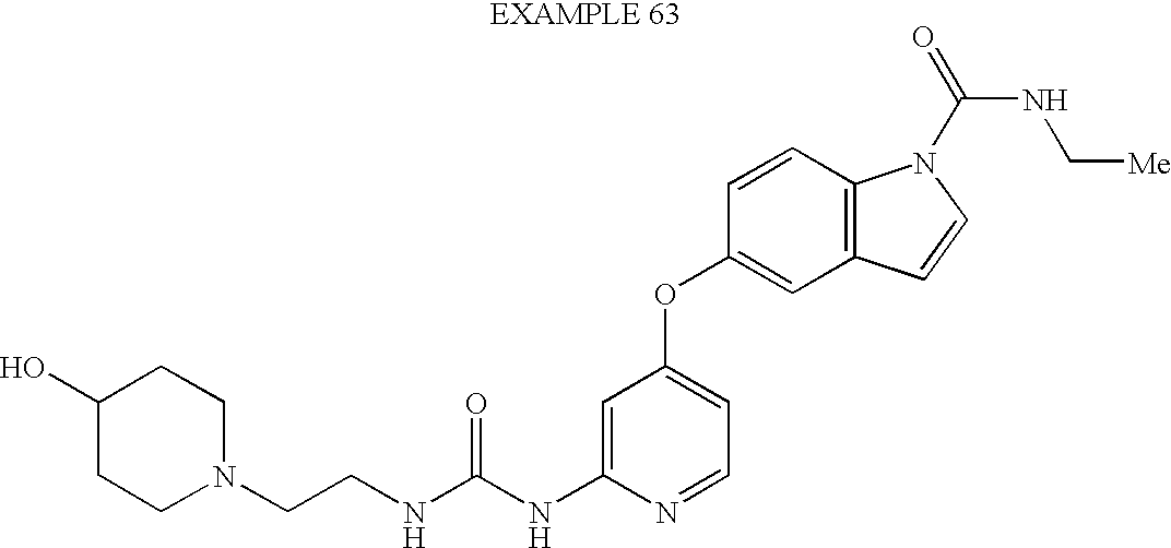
C(NC1=CC(OC2=CC3=C(C=C2)N(C(NC[Me])=O)C=C3)=CC=N1)(=O)NCCN1CCC(O)CC1
